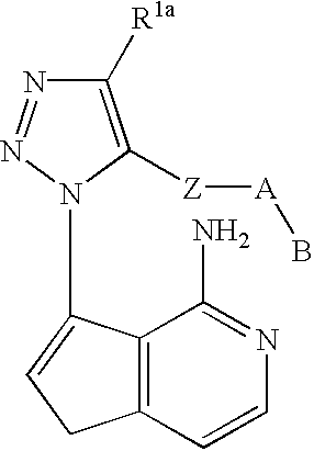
C1([R1a])=C([Z][A]B)N(C2=CCC3=C2C(N)=NC=C3)N=N1
